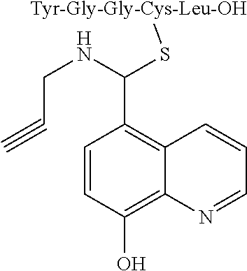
C1=CC(O)=C2C(=C1C(NCC#C)S[Tyr-Gly-Gly-Cys-Leu-OH])C=CC=N2
